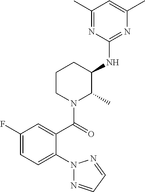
N1(C2=CC=C(F)C=C2C(N2C(C)C(NC3=NC(C)=CC(C)=N3)CCC2)=O)N=CC=N1
